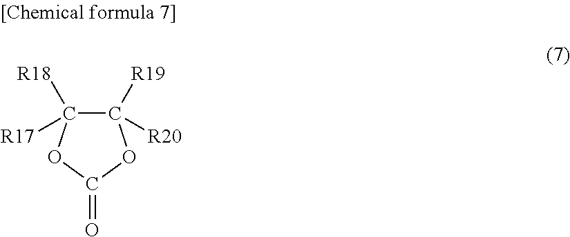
C1([R20])([R19])C([R17])([R18])OC(=O)O1
